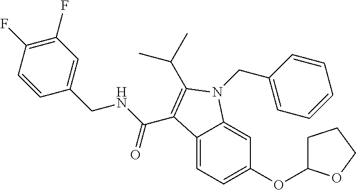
C12=CC=C(OC3CCCO3)C=C1N(CC1=CC=CC=C1)C(C(C)C)=C2C(NCC1=CC(F)=C(F)C=C1)=O
